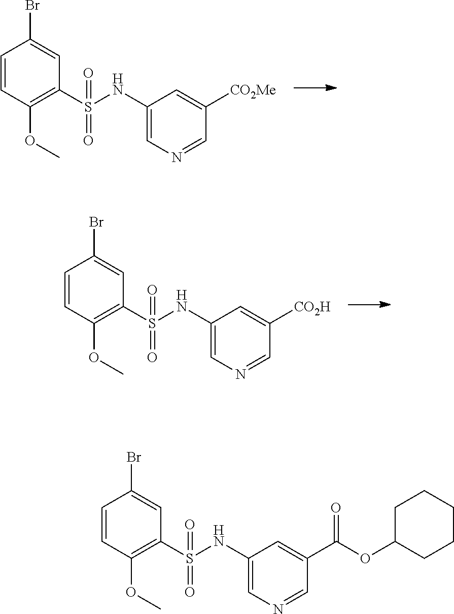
C1=CC(OC)=C(S(NC2=CN=CC([CO2Me])=C2)(=O)=O)C=C1Br.C1=CC(OC)=C(S(NC2=CN=CC([CO2H])=C2)(=O)=O)C=C1Br.C1=CC(OC)=C(S(NC2=CN=CC(C(OC3CCCCC3)=O)=C2)(=O)=O)C=C1Br
